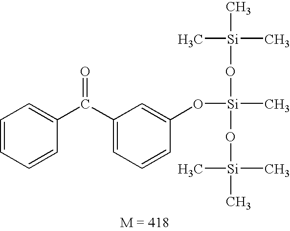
C1=CC=CC(C(C2=CC=CC(O[Si](C)(O[Si](C)(C)C)O[Si](C)(C)C)=C2)=O)=C1
